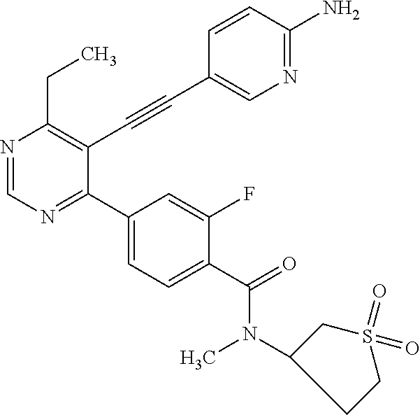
N1=CN=C(C2=CC=C(C(N(C)C3CCS(=O)(=O)C3)=O)C(F)=C2)C(C#CC2=CN=C(N)C=C2)=C1CC
